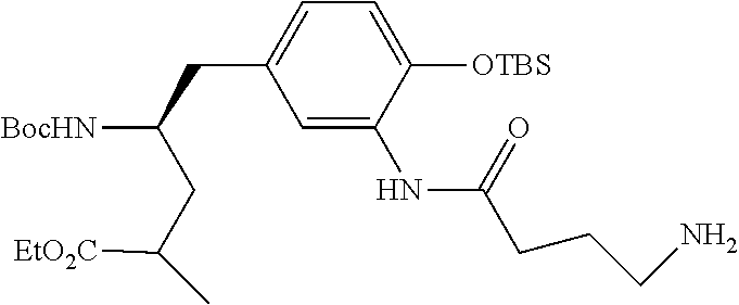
C1=C(NC(CCCN)=O)C([OTBS])=CC=C1CC([BocHN])CC(C)[EtO2C]
